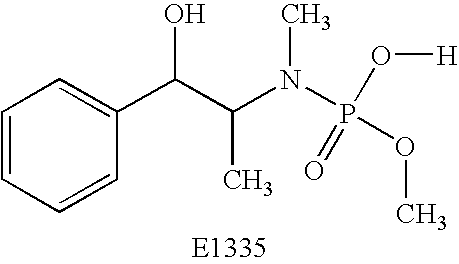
C1=CC=CC(C(C(N(P(OC)(=O)O[H])C)C)O)=C1
